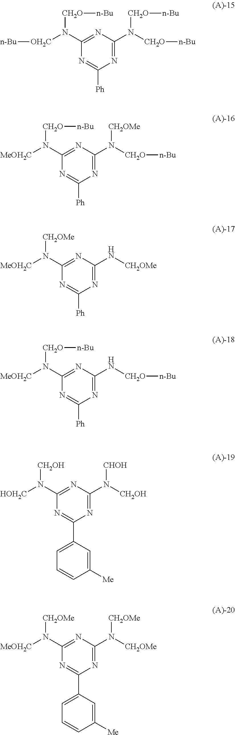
N1=C(N([CH2O][n-Bu])[CH2O][n-Bu])N=C(N([OH2C][n-Bu])[CH2O][n-Bu])N=C1[Ph].N1=C(N([CH2O][n-Bu])[CH2OMe])N=C(N([MeOH2C])[CH2O][n-Bu])N=C1[Ph].N1=C(N[CH2OMe])N=C(N([MeOH2C])[CH2OMe])N=C1[Ph].N1=C(N[CH2O][n-Bu])N=C(N([MeOH2C])[CH2O][n-Bu])N=C1[Ph].N1=C(N([CH2OH])[CHOH])N=C(N([HOH2C])[CH2OH])N=C1C1=CC=CC([Me])=C1.N1=C(N([CH2OMe])[CH2OMe])N=C(N([MeOH2C])[CH2OMe])N=C1C1=CC=CC([Me])=C1
